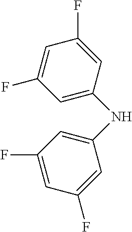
C1=C(F)C=C(NC2=CC(F)=CC(F)=C2)C=C1F
